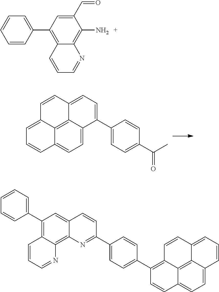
C1=C2C3=C4C(=C1)C=CC=C4C=CC3=CC=C2C1=CC=C(C(C)=O)C=C1.C1(C=O)=CC(C2=CC=CC=C2)=C2C(=C1N)N=CC=C2.C1=C2C3=C4C(=C1)C=CC(C1=CC=C(C5=NC6=C7C(=C(C8=CC=CC=C8)C=C6C=C5)C=CC=N7)C=C1)=C4C=CC3=CC=C2
